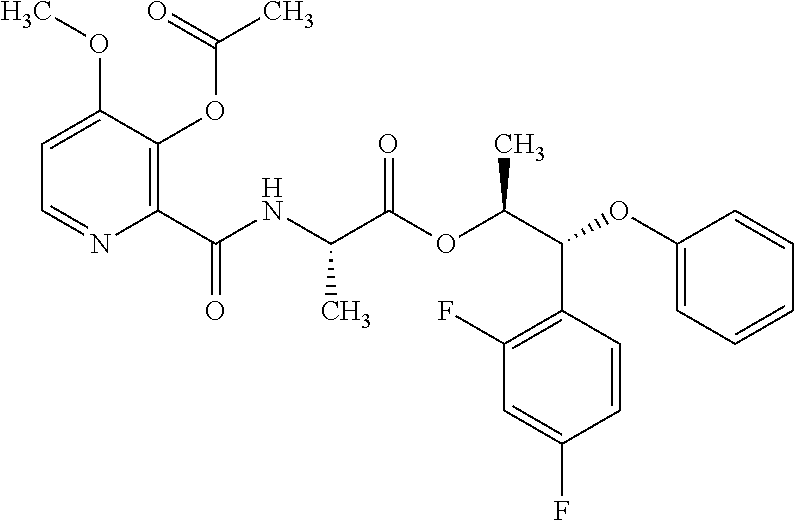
C1=C(OC)C(OC(C)=O)=C(C(NC(C(OC(C(OC2=CC=CC=C2)C2=C(F)C=C(F)C=C2)C)=O)C)=O)N=C1
